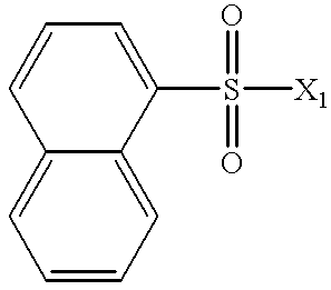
C1(S([X1])(=O)=O)=CC=CC2=CC=CC=C12
